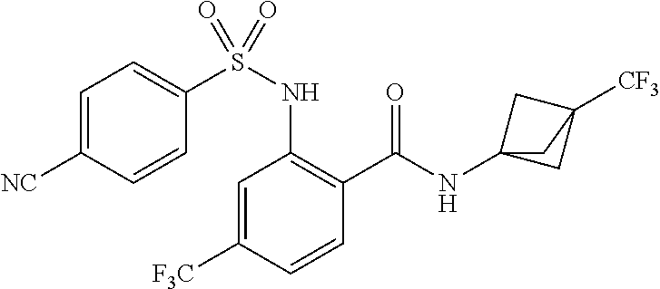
C1=C([F3C])C=CC(C(=O)NC23CC([CF3])(C2)C3)=C1NS(C1=CC=C([NC])C=C1)(=O)=O
